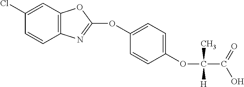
C12=C(C=C(Cl)C=C1)OC(OC1=CC=C(OC(C)([H])C(=O)O)C=C1)=N2
